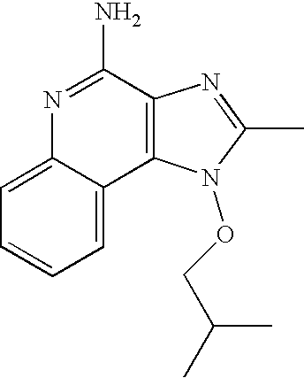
C1=C2C(=CC=C1)C1=C(C(N)=N2)N=C(C)N1OCC(C)C
